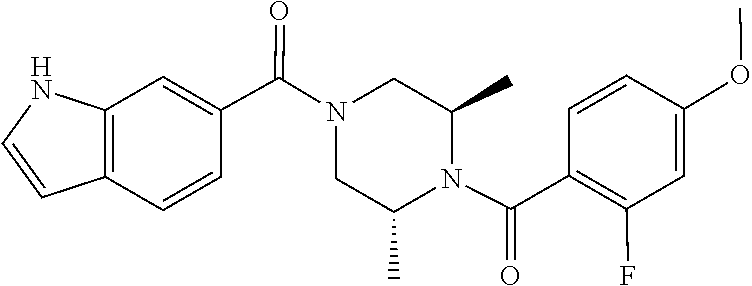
N1(C(C2=CC3=C(C=C2)C=CN3)=O)CC(C)N(C(C2=C(F)C=C(OC)C=C2)=O)C(C)C1
